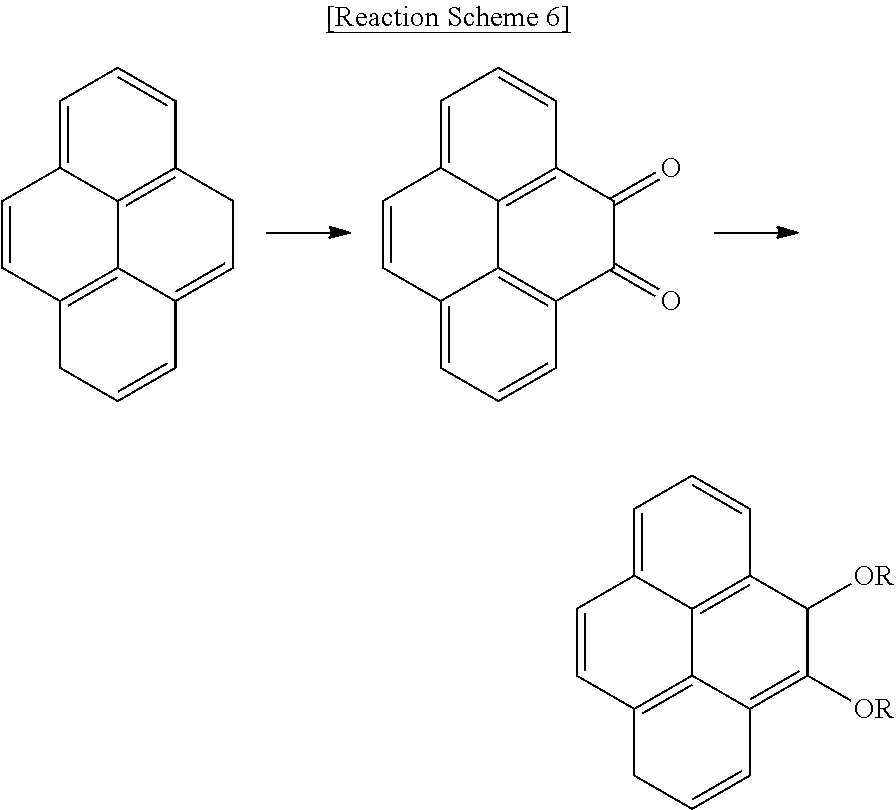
C1=CC2=C3C4=C(C([OR])C([OR])=C3C=CC2)C=CC=C14.C1=CC2=C3C4=C(CC=C3C=CC2)C=CC=C14.C1=CC2=CC=CC3=C2C2=C(C(=O)C3=O)C=CC=C12
